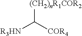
[R3HN]C([(CH2)nR1COR2])[COR4]
